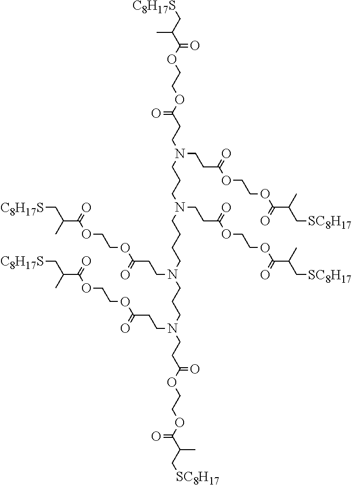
[C8H17S]CC(C(OCCOC(CCN(CCCN(CCCCN(CCCN(CCC(OCCOC(C(C[SC8H17])C)=O)=O)CCC(OCCOC(C(C[C8H17S])C)=O)=O)CCC(OCCOC(C(C[C8H17S])C)=O)=O)CCC(OCCOC(C(C[SC8H17])C)=O)=O)CCC(OCCOC(C(C[SC8H17])C)=O)=O)=O)=O)C
